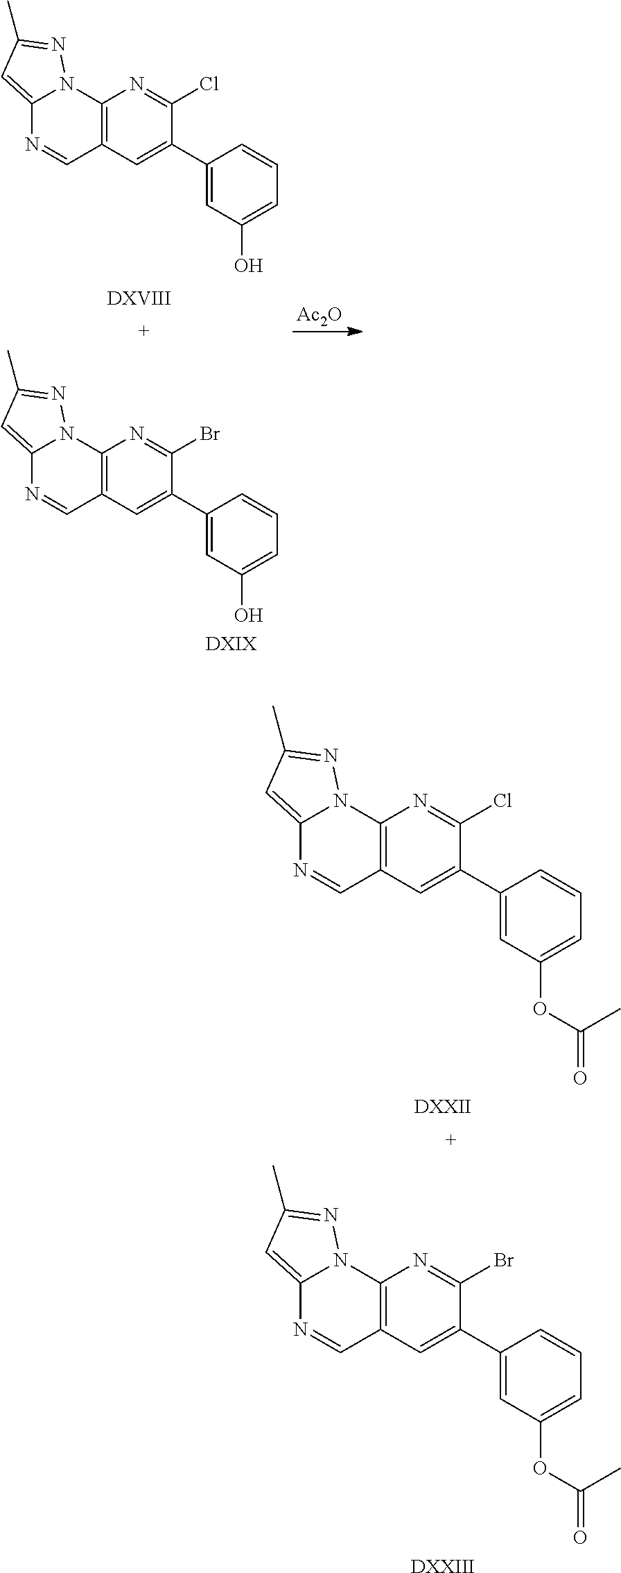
C12=CC(C)=NN1C1=C(C=N2)C=C(C2=CC(O)=CC=C2)C(Br)=N1.[DXIX].C12=CC(C)=NN1C1=C(C=N2)C=C(C2=CC(O)=CC=C2)C(Cl)=N1.[DXVIII].[Ac2O].C12=CC(C)=NN1C1=C(C=N2)C=C(C2=CC(OC(=O)C)=CC=C2)C(Cl)=N1.[DXXII].C12=CC(C)=NN1C1=C(C=N2)C=C(C2=CC(OC(=O)C)=CC=C2)C(Br)=N1.[DXXIII]
